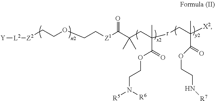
[Y][L2][Z2]CCOCC[Z1]C(C(CC([r]CC([X2])(C)C(=O)OCCN[R7])(C)C(=O)OCCN([R5])[R6])(C)C)=O
